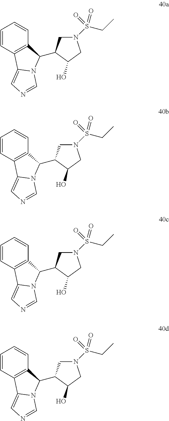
C1=CC2=C(C=C1)C(C1CN(S(CC)(=O)=O)CC1O)N1C2=CN=C1.C1=CC2=C(C=C1)C(C1CN(S(CC)(=O)=O)CC1O)N1C2=CN=C1.C1=CC2=C(C=C1)C(C1CN(S(CC)(=O)=O)CC1O)N1C2=CN=C1.C1=CC2=C(C=C1)C(C1CN(S(CC)(=O)=O)CC1O)N1C2=CN=C1
